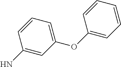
C1=CC(N)=CC(OC2=CC=CC=C2)=C1
